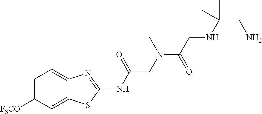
C1=C([F3CO])C=C2C(=C1)N=C(NC(CN(C(CNC(CN)(C)C)=O)C)=O)S2
